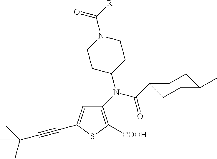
C1(N(C2CCN(C(=O)[R])CC2)C(=O)C2CCC(C)CC2)=C([COOH])SC(C#CC(C)(C)C)=C1
